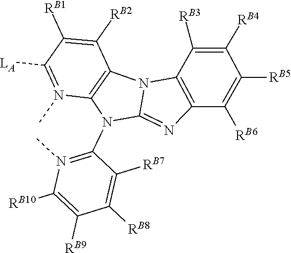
C1(N2C3=NC4=C(N3C3=C2N(C)=C([LA])C([RB1])=C3[RB2])C([RB3])=C([RB4])C([RB5])=C4[RB6])=N(C)C([RB10])=C([RB9])C([RB8])=C1[RB7]
